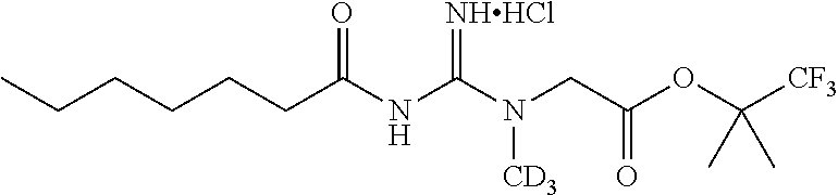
CCCCCCC(NC(N(CC(OC([CF3])(C)C)=O)[CD3])=[NHHCl])=O
